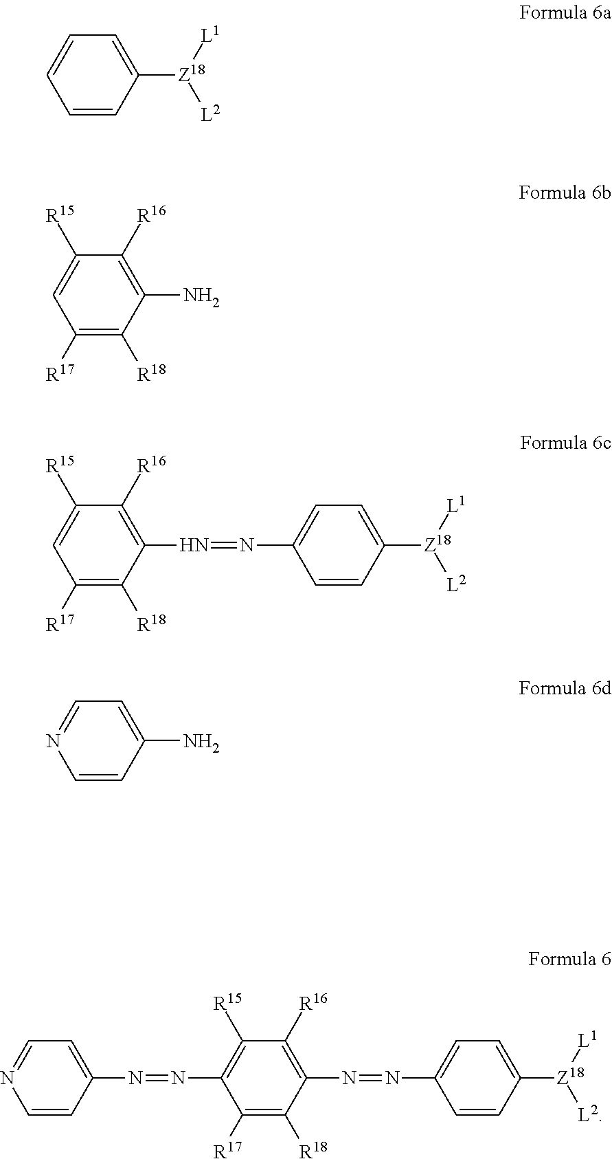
C1=CC(N=NC2=C([R15])C([R16])=C(N=NC3=CC=C([Z18]([L1])[L2])C=C3)C([R18])=C2[R17])=CC=N1.C1=CC=C([Z18]([L1])[L2])C=C1.C1=C([R15])C([R16])=C(N)C([R18])=C1[R17].C1=C([R15])C([R16])=C(N=NC2=CC=C([Z18]([L1])[L2])C=C2)C([R18])=C1[R17].N1=CC=C(N)C=C1
